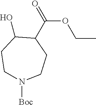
C1N([Boc])CCC(C(OCC)=O)C(O)C1
